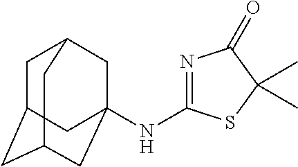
C1C2CC3CC(NC4=NC(=O)C(C)(C)S4)(CC1C3)C2
